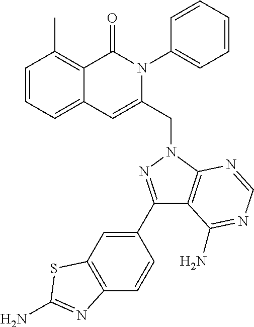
C1=CC=C2C(=C1C)C(=O)N(C1=CC=CC=C1)C(CN1C3=C(C(C4=CC5=C(C=C4)N=C(N)S5)=N1)C(N)=NC=N3)=C2
